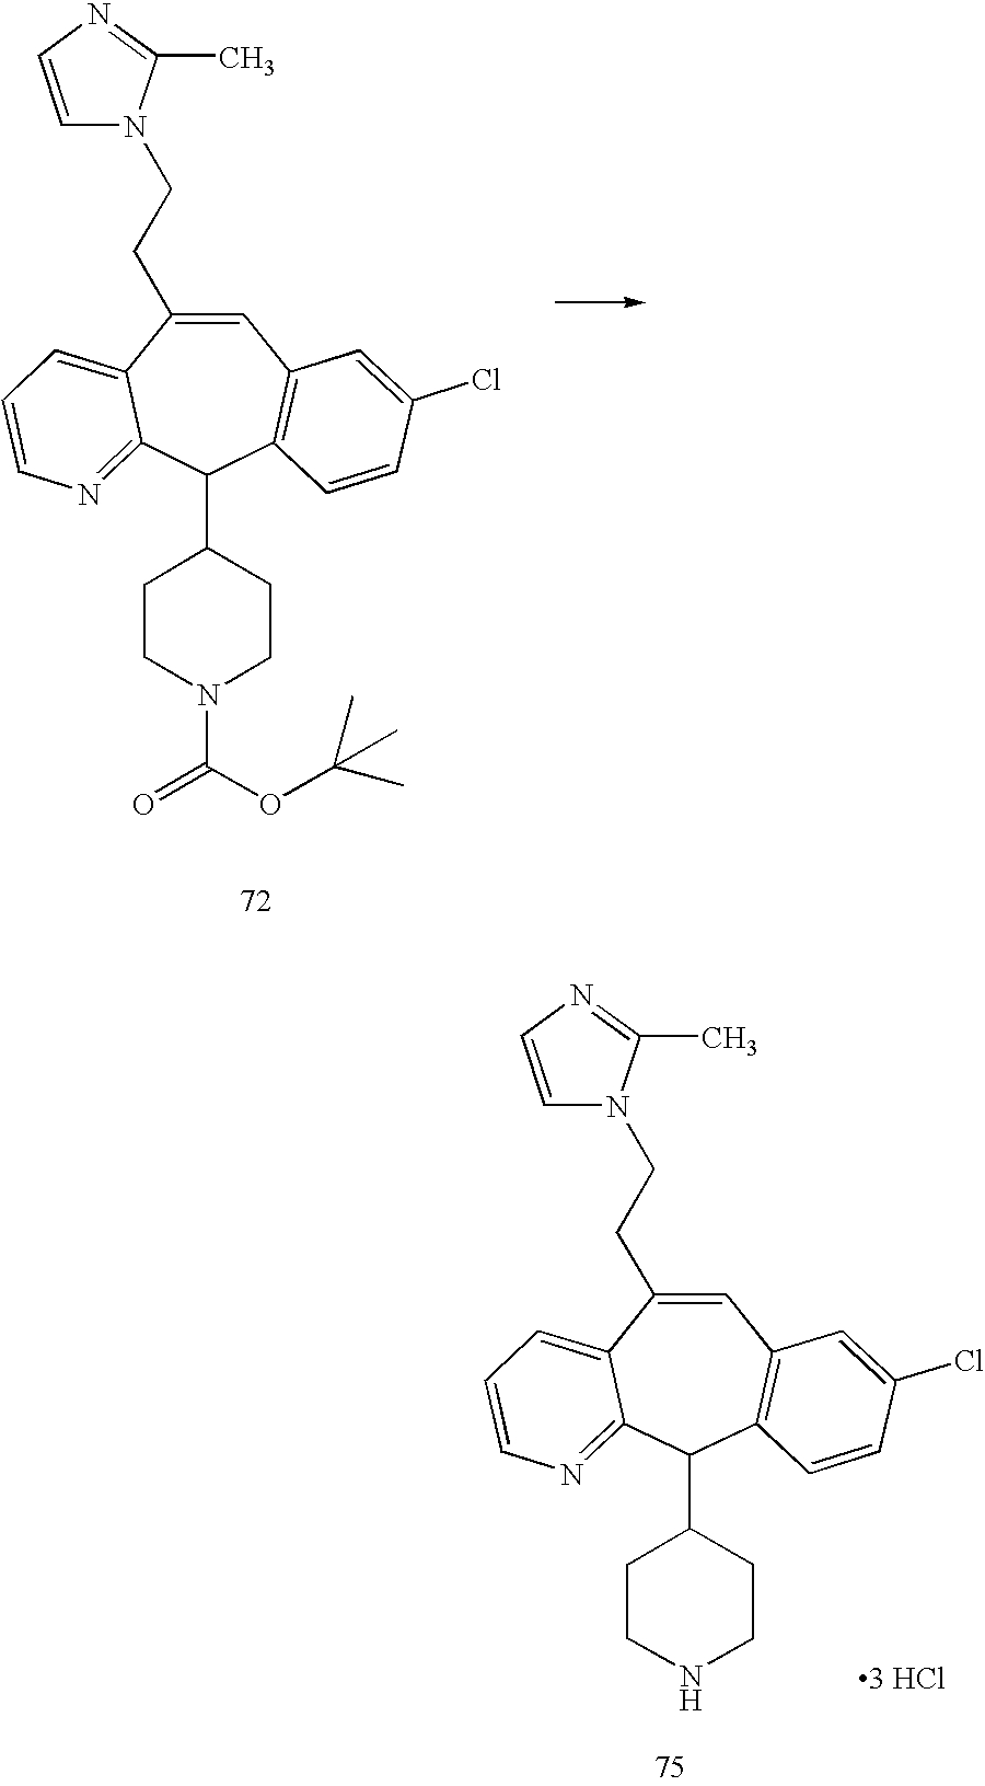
C1=C(CCN2C=CN=C2C)C2=CC=CN=C2C(C2CCN(C(OC(C)(C)C)=O)CC2)C2=C1C=C(Cl)C=C2.[3 HCl].C1=C(CCN2C=CN=C2C)C2=CC=CN=C2C(C2CCNCC2)C2=C1C=C(Cl)C=C2
